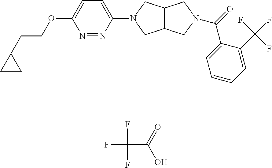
FC(C(=O)O)(F)F.C(COC1=CC=C(N2CC3=C(C2)CN(C(=O)C2=CC=CC=C2C(F)(F)F)C3)N=N1)C1CC1
